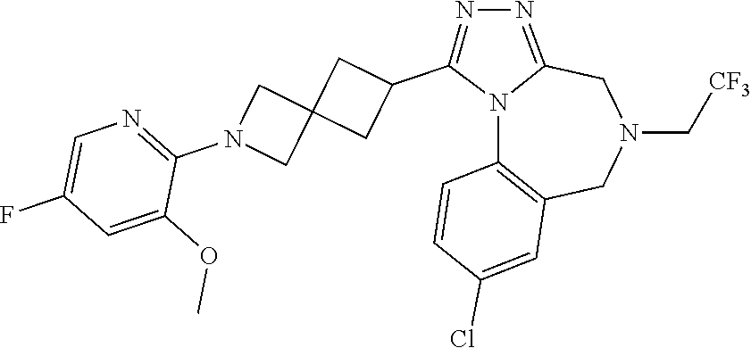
N12C3=C(CN(C[CF3])CC1=NN=C2C1CC2(C1)CN(C1=NC=C(F)C=C1OC)C2)C=C(Cl)C=C3
